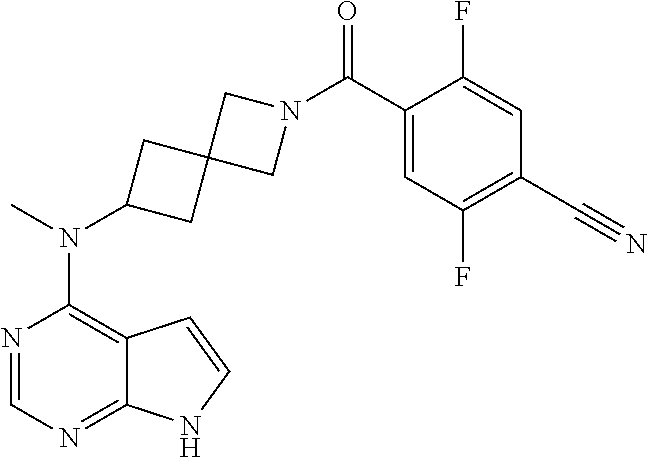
N1=CN=C2C(=C1N(C)C1CC3(C1)CN(C(C1=CC(F)=C(C#N)C=C1F)=O)C3)C=CN2
